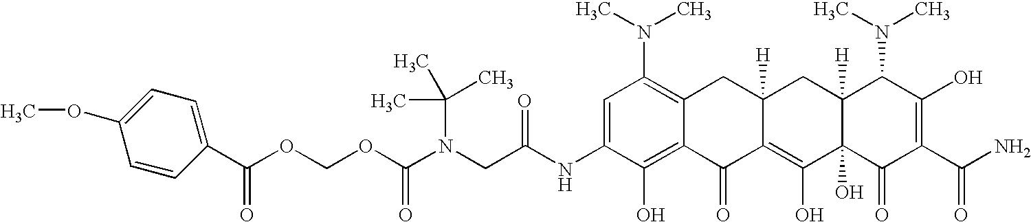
N(CC(NC1=CC(N(C)C)=C2C(=C1O)C(=O)C1=C(O)C3(O)C([H])(CC1([H])C2)C(N(C)C)C(O)=C(C(N)=O)C3=O)=O)(C(OCOC(=O)C1=CC=C(OC)C=C1)=O)C(C)(C)C
